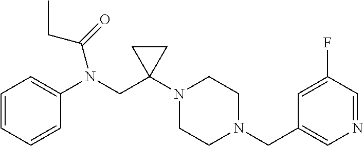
C1=CC=CC(N(CC2(N3CCN(CC4=CN=CC(F)=C4)CC3)CC2)C(=O)CC)=C1
